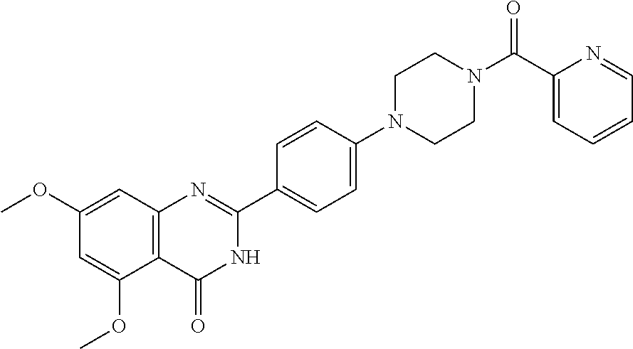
C1(OC)=CC2=C(C(OC)=C1)C(=O)NC(C1=CC=C(N3CCN(C(C4=CC=CC=N4)=O)CC3)C=C1)=N2
